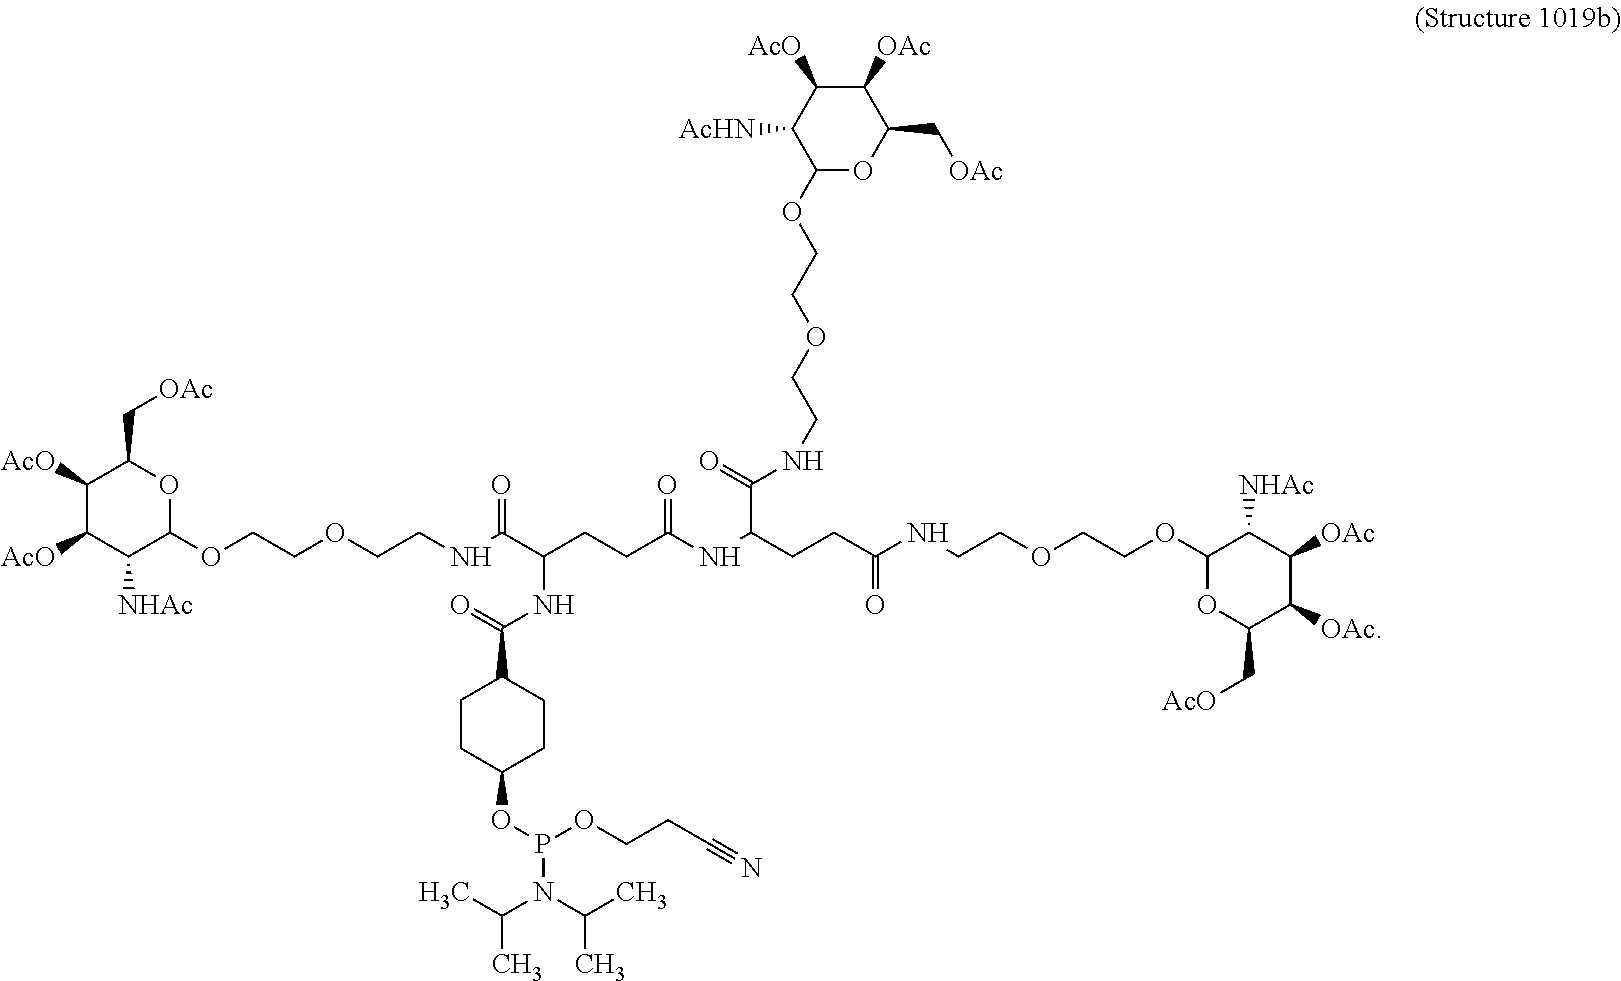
C1(OCCOCCNC(C(CCC(NC(CCC(NCCOCCOC2OC(C[AcO])C([OAc])C([OAc])C2[NHAc])=O)C(=O)NCCOCCOC2OC(C[OAc])C([OAc])C([AcO])C2[AcHN])=O)NC(C2CCC(OP(OCCC#N)N(C(C)C)C(C)C)CC2)=O)=O)OC(C[OAc])C([AcO])C([AcO])C1[NHAc]
